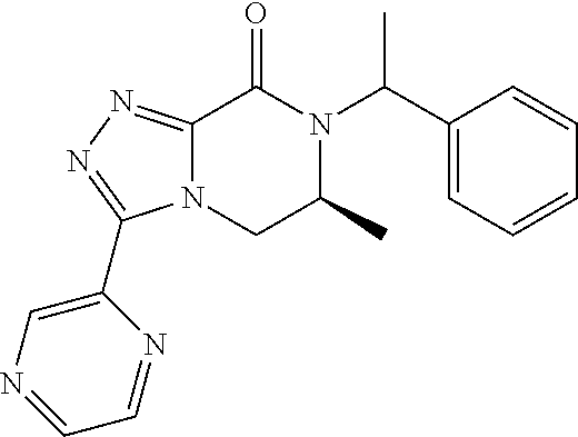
C12=NN=C(C3=CN=CC=N3)N1CC(C)N(C(C1=CC=CC=C1)C)C2=O
